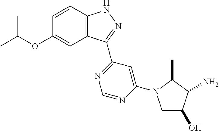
O(C1=CC2=C(C=C1)NN=C2C1=NC=NC(N2CC(O)C(N)C2C)=C1)C(C)C
